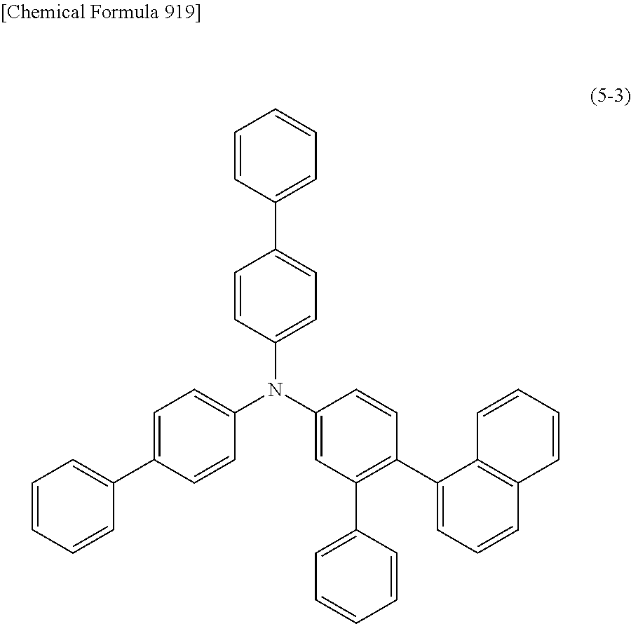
C1=CC(C2=CC=C(N(C3=CC=C(C4=CC=CC=C4)C=C3)C3=CC(C4=CC=CC=C4)=C(C4=CC=CC5=C4C=CC=C5)C=C3)C=C2)=CC=C1
